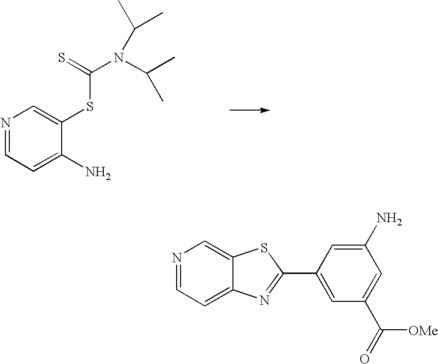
N1=CC=C(N)C(SC(N(C(C)C)C(C)C)=S)=C1.N1=CC=C2C(=C1)SC(C1=CC(C([OMe])=O)=CC(N)=C1)=N2
